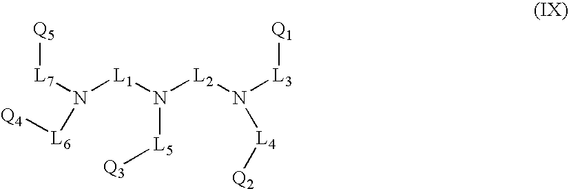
[L7](N([L1]N([L2]N([L3][Q1])[L4][Q2])[L5][Q3])[L6][Q4])[Q5]
